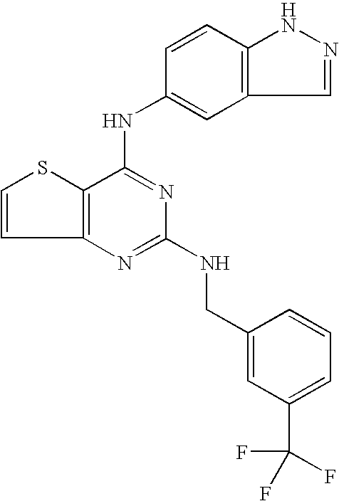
C12=C(C(NC3=CC4=C(C=C3)NN=C4)=NC(NCC3=CC(C(F)(F)F)=CC=C3)=N1)SC=C2
